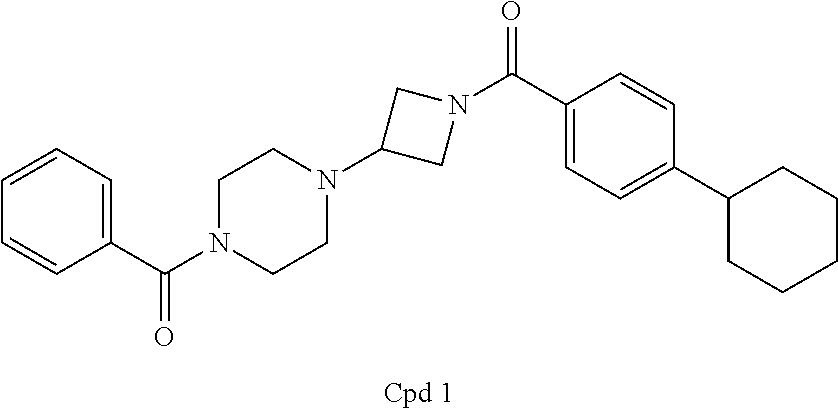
C1(C(N2CCN(C3CN(C(C4=CC=C(C5CCCCC5)C=C4)=O)C3)CC2)=O)=CC=CC=C1
